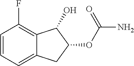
C1=CC=C2C(=C1F)C(O)C(OC(N)=O)C2
